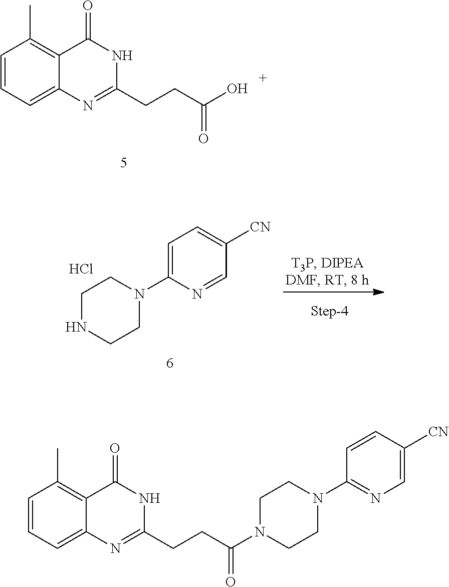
C1=CC=C2C(=C1C)C(=O)NC(CCC(O)=O)=N2.C1=CC=C2C(=C1C)C(=O)NC(CCC(N1CCN(C3=NC=C([CN])C=C3)CC1)=O)=N2.C1=C(N2CCNCC2)N=CC([CN])=C1.Cl
